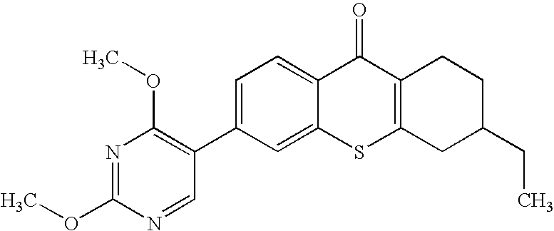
C1(C2=C(OC)N=C(OC)N=C2)=CC=C2C(=C1)SC1=C(C2=O)CCC(CC)C1
